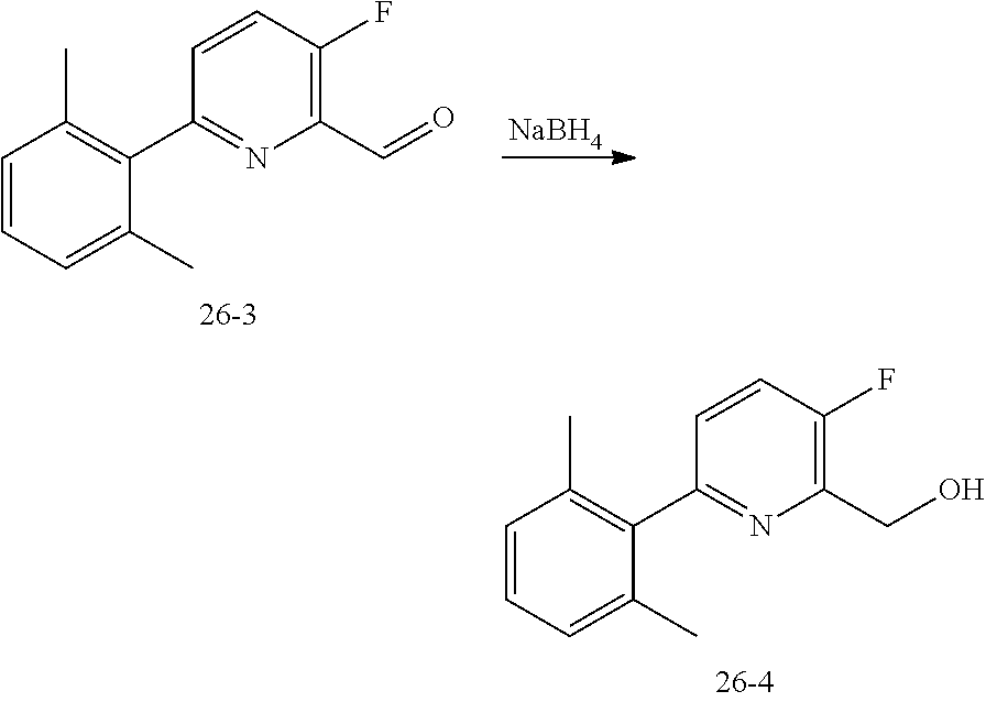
C1=CC(F)=C(CO)N=C1C1=C(C)C=CC=C1C.C1=CC(F)=C(C=O)N=C1C1=C(C)C=CC=C1C.[NaBH4]
